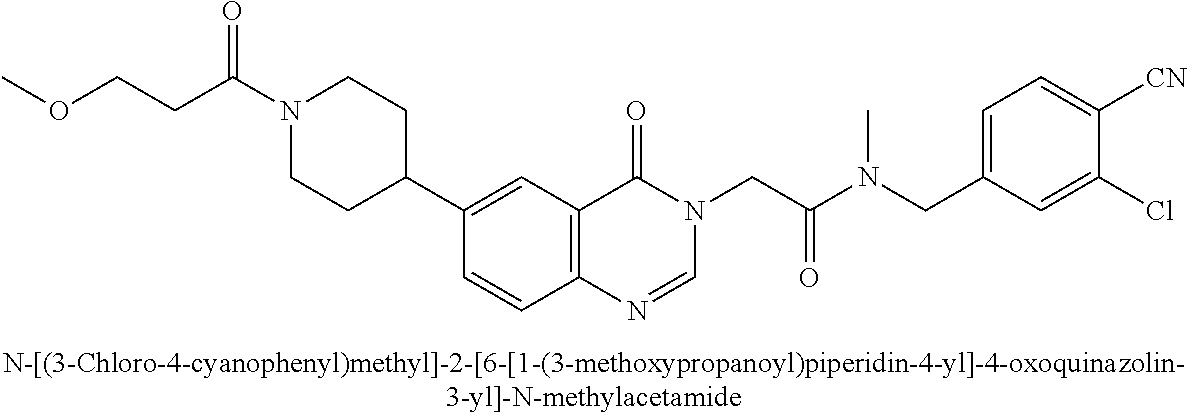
O(CCC(N1CCC(C2=CC3=C(C=C2)N=CN(CC(N(CC2=CC=C([CN])C(Cl)=C2)C)=O)C3=O)CC1)=O)C
